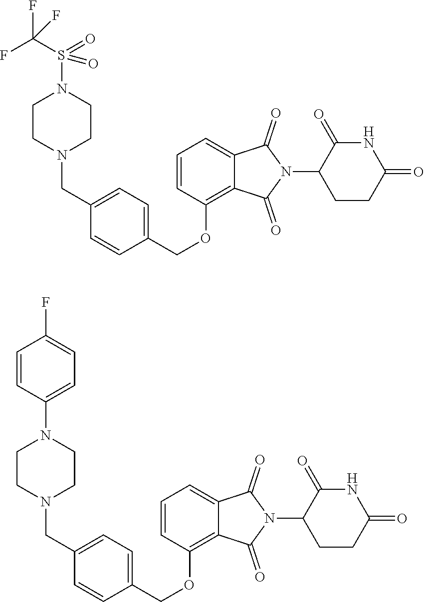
C1=CC(OCC2=CC=C(CN3CCN(S(C(F)(F)F)(=O)=O)CC3)C=C2)=C2C(=C1)C(=O)N(C1CCC(=O)NC1=O)C2=O.C1=CC(OCC2=CC=C(CN3CCN(C4=CC=C(F)C=C4)CC3)C=C2)=C2C(=C1)C(=O)N(C1CCC(=O)NC1=O)C2=O
